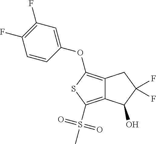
C12=C(OC3=CC(F)=C(F)C=C3)SC(S(C)(=O)=O)=C1C(O)C(F)(F)C2
